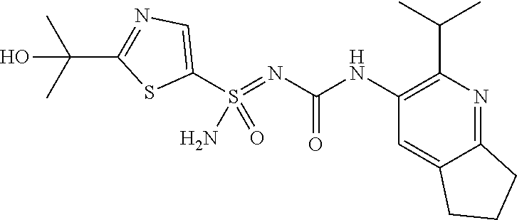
C12=NC(C(C)C)=C(NC(N=S(C3=CN=C(C(C)(C)O)S3)(N)=O)=O)C=C1CCC2
